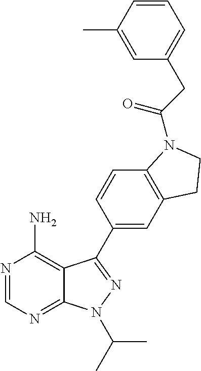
N1=CN=C2C(=C1N)C(C1=CC3=C(C=C1)N(C(=O)CC1=CC=CC(C)=C1)CC3)=NN2C(C)C
